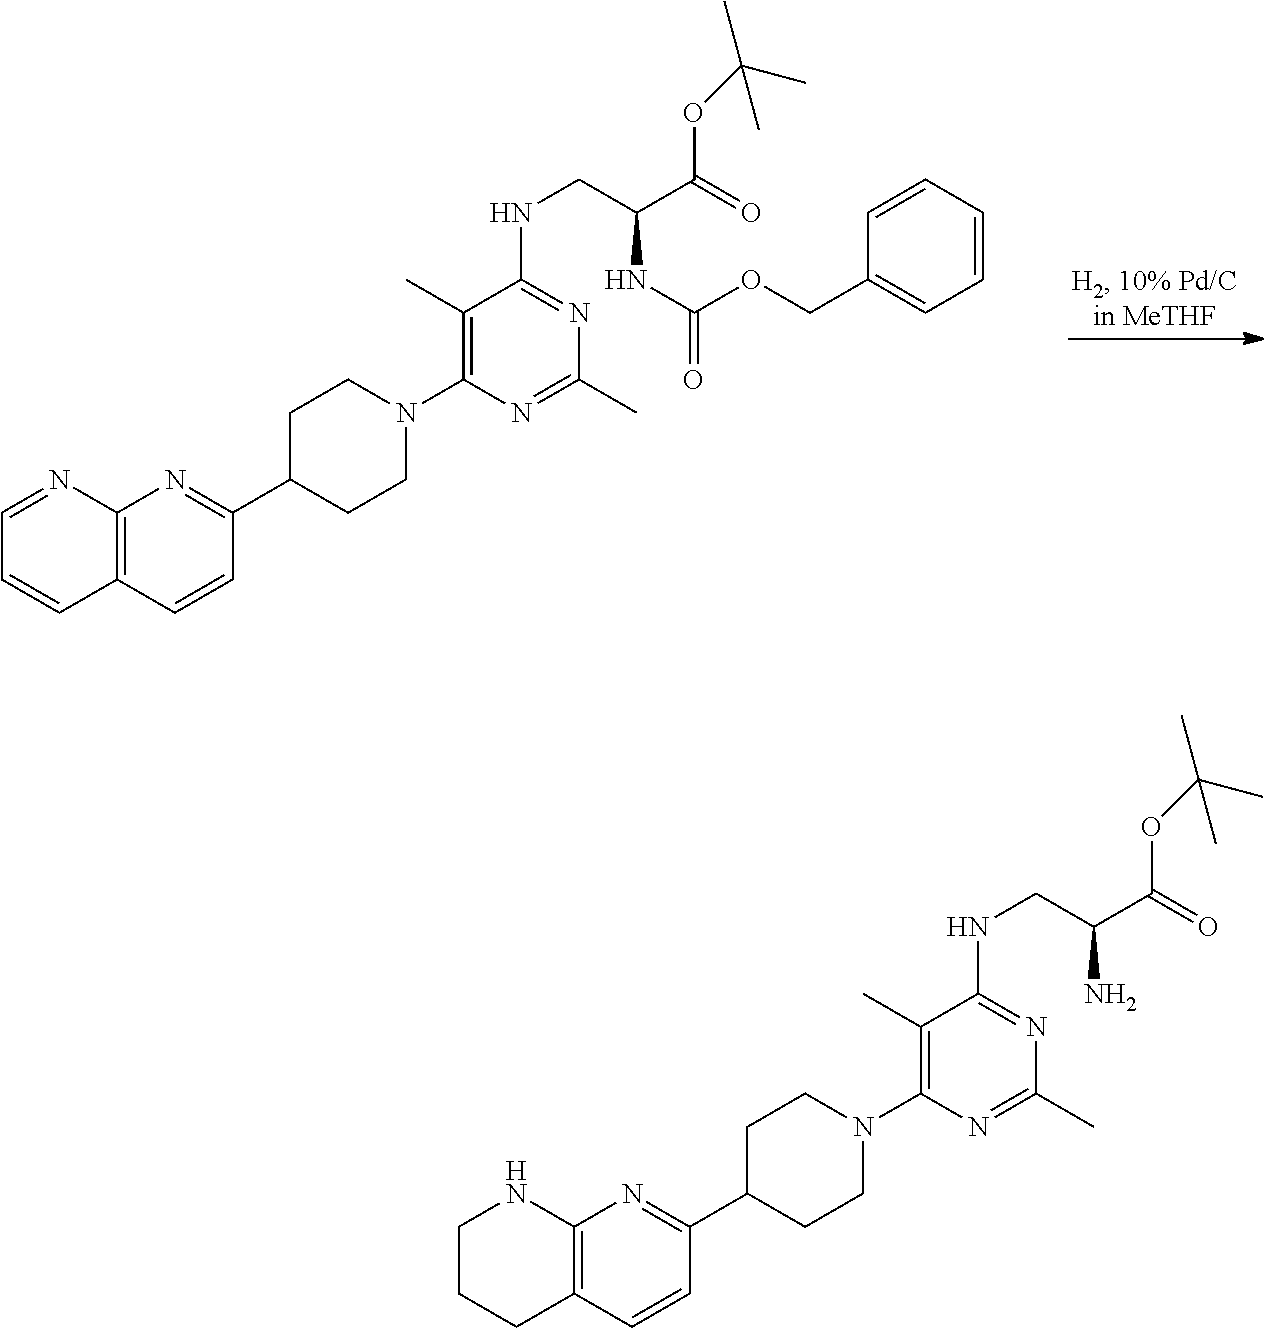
C1C(C2=NC3=C(C=C2)C=CC=N3)CCN(C2=C(C)C(NCC(C(OC(C)(C)C)=O)NC(OCC3=CC=CC=C3)=O)=NC(C)=N2)C1.C1C(C2=NC3=C(C=C2)CCCN3)CCN(C2=C(C)C(NCC(C(OC(C)(C)C)=O)N)=NC(C)=N2)C1
